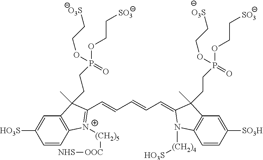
C12=C(C=C([HO3S])C=C1)C(C)(CCP(OCC[SO3])(=O)OCC[O3S])C(C=CC=CC=C1N([(CH2)4][HO3S])C3=C(C=C([SO3H])C=C3)C1(C)CCP(OCC[SO3])(=O)OCC[O3S])=[N+]2[(CH2)5][OOC][NHS]
